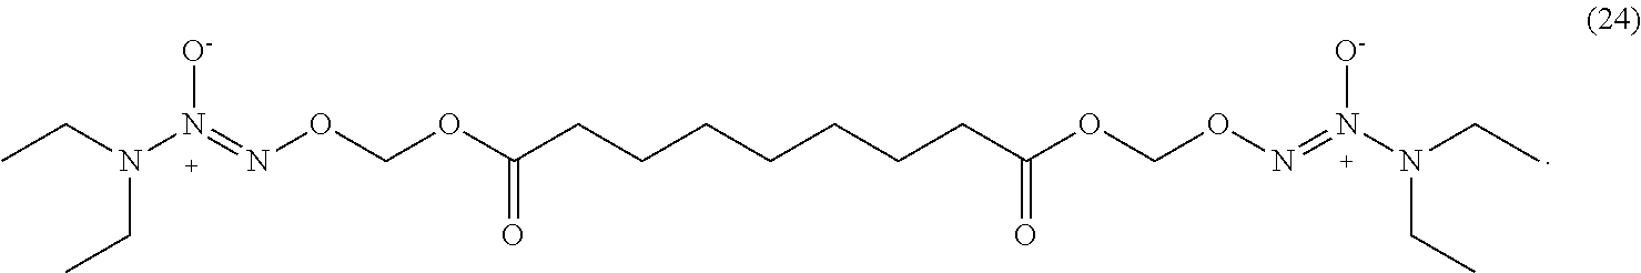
CCN(N(=NOCOC(CCCCCCCC(OCON=N(N(CC)CC)[O-])=O)=O)[O-])CC
